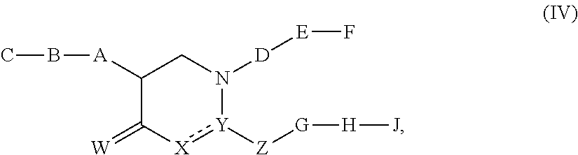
C1([A]BC)C(=[W])[X]:[Y]([Z][G][H][J])N([D][E]F)C1
